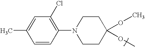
C1=C(C)C=CC(N2CCC(OC)(OC)CC2)=C1Cl
